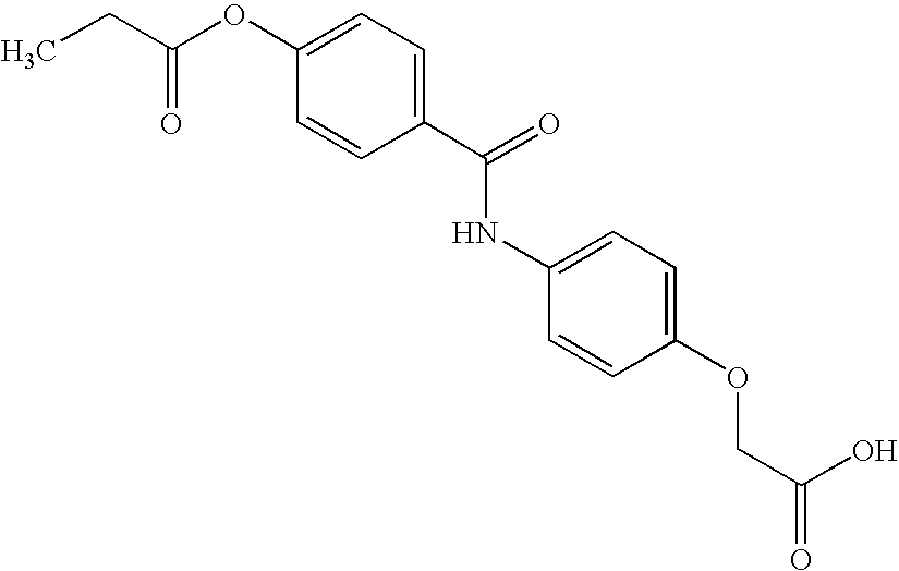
C1(C(=O)NC2=CC=C(OCC(=O)O)C=C2)=CC=C(OC(CC)=O)C=C1
